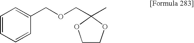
C1COC(COCC2=CC=CC=C2)(C)O1
